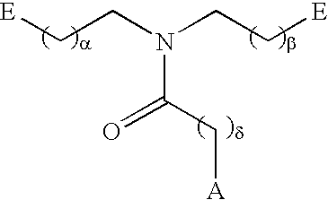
C(CN(CC[E])C(C[A])=O)[E]
